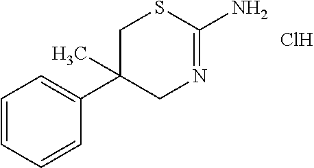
C1N=C(N)SCC1(C1=CC=CC=C1)C.Cl
